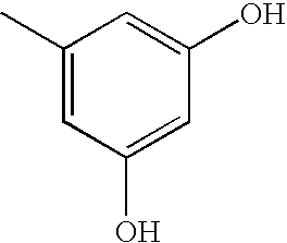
C1(C)=CC(O)=CC(O)=C1
